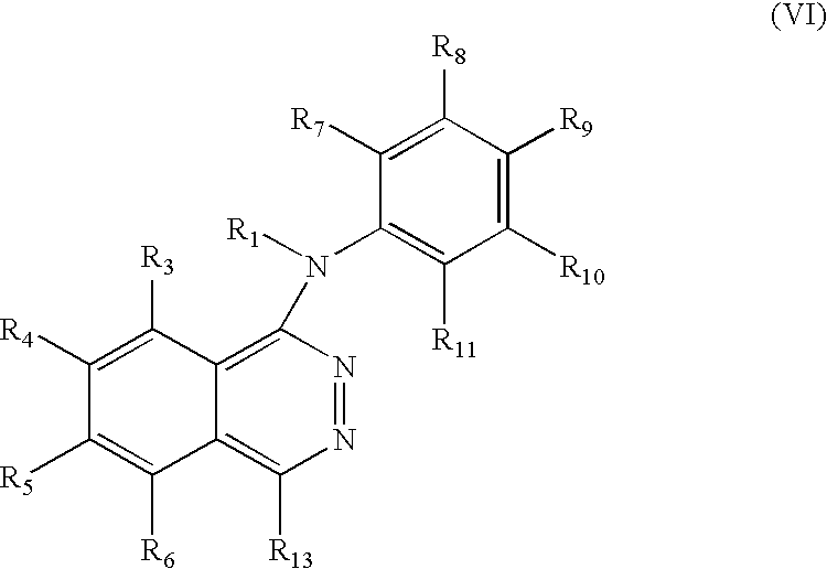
N1=NC(N([R1])C2=C([R11])C([R10])=C([R9])C([R8])=C2[R7])=C2C(=C1[R13])C([R6])=C([R5])C([R4])=C2[R3]
